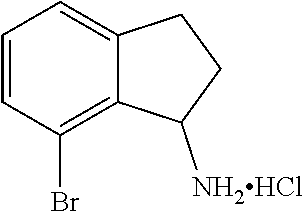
C1=CC(Br)=C2C(=C1)CCC2[NH2HCl]
